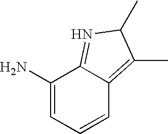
C1(N)=CC=CC2=C(C)C(C)N=C12
